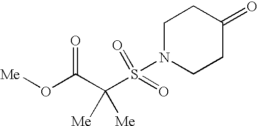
C1N(S(=O)(C(C(O[Me])=O)([Me])[Me])=O)CCC(=O)C1
